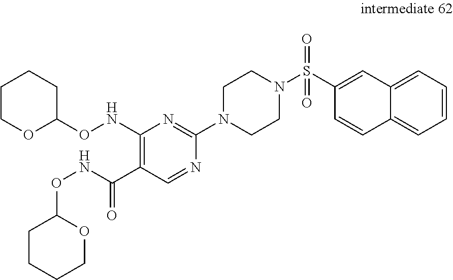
C1=CC2=CC=CC=C2C=C1S(N1CCN(C2=NC(NOC3CCCCO3)=C(C(NOC3CCCCO3)=O)C=N2)CC1)(=O)=O
